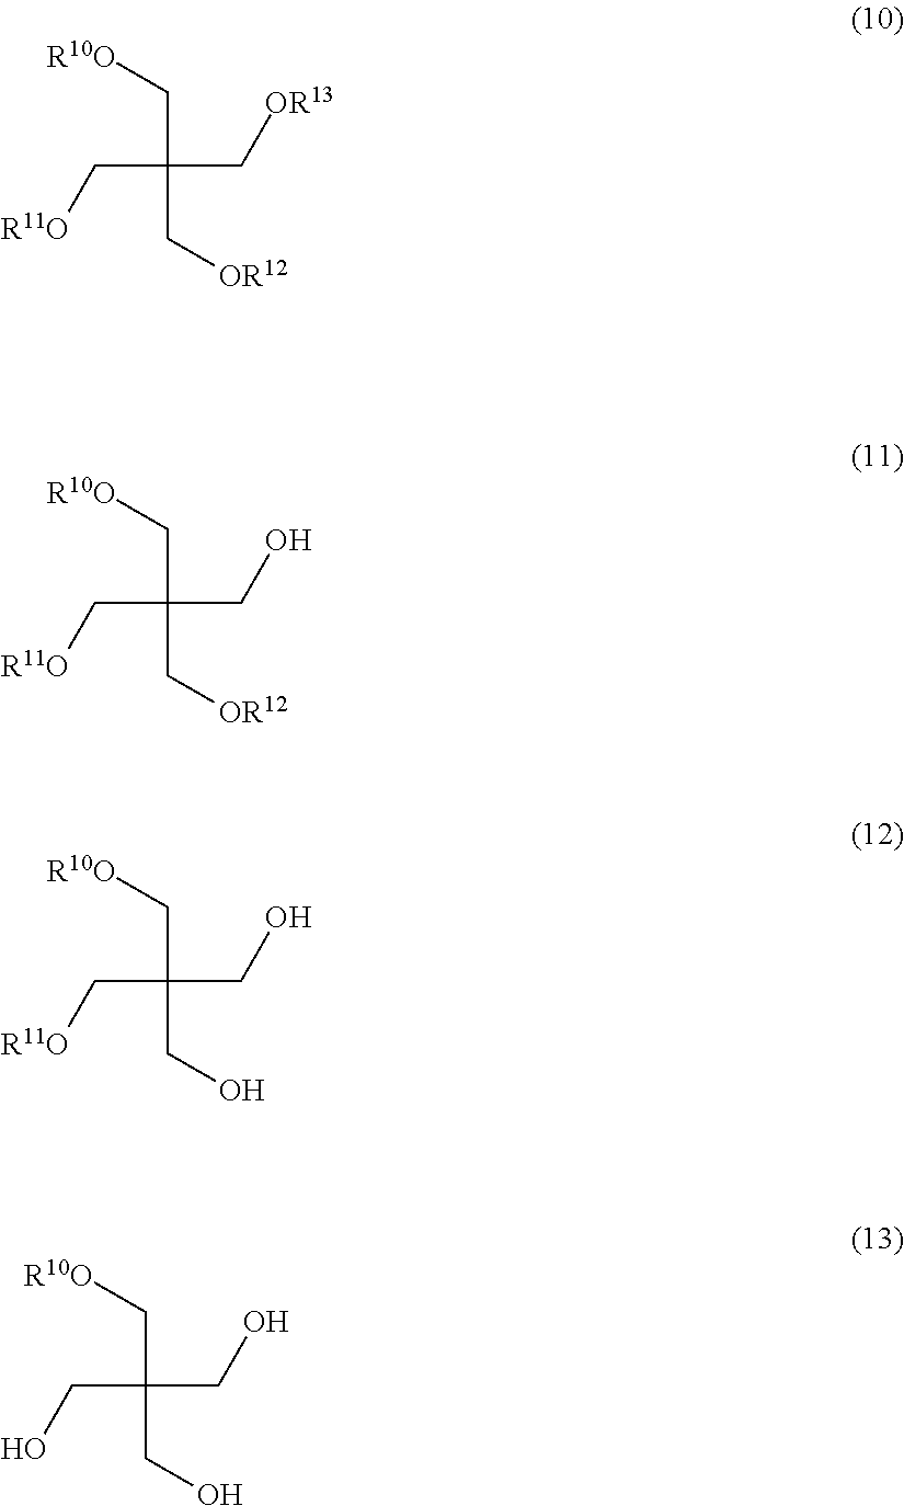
C(C(C[R10O])(C[OR12])C[OR13])[R11O].C(C(C[R10O])(C[OR12])CO)[R11O].C(C(C[R10O])(CO)CO)[R11O].C(C(C[R10O])(CO)CO)O
